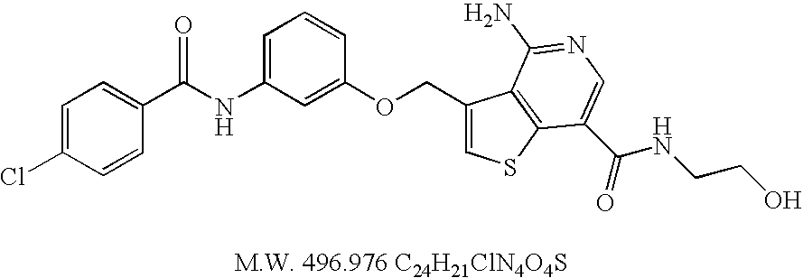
C1(C(NC2=CC=CC(OCC3=CSC4=C3C(N)=NC=C4C(NCCO)=O)=C2)=O)=CC=C(Cl)C=C1
